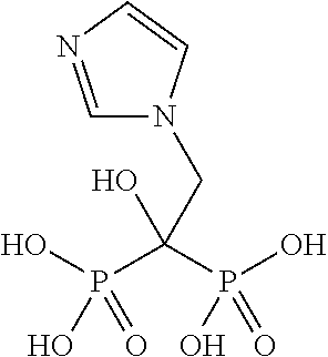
C1=NC=CN1CC(P(O)(=O)O)(P(O)(=O)O)O
